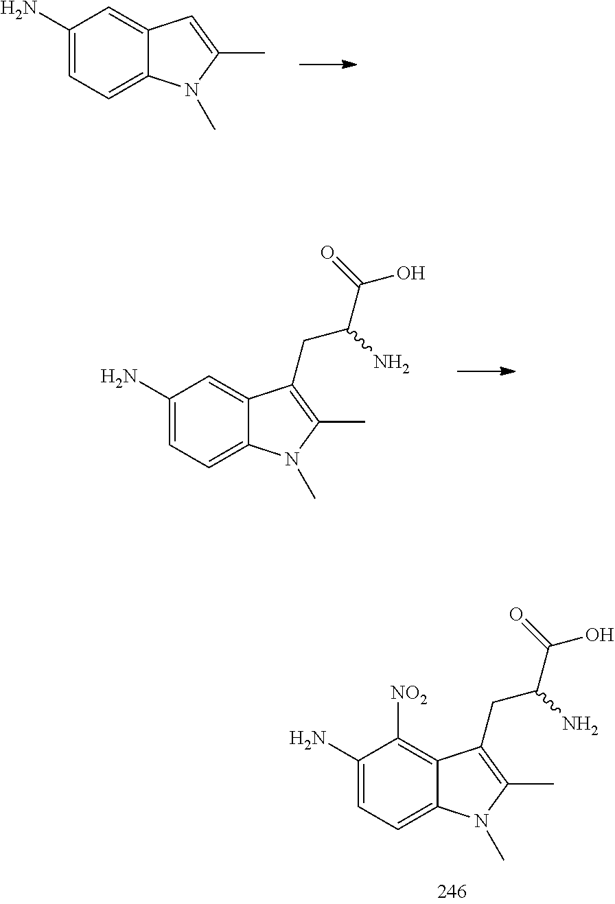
C12=CC(N)=CC=C1N(C)C(C)=C2.C12=CC(N)=CC=C1N(C)C(C)=C2CC(C(O)=O)N.C12=C([NO2])C(N)=CC=C1N(C)C(C)=C2CC(C(O)=O)N
